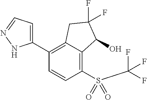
C1(C2=CC=NN2)=C2C(=C(S(=O)(C(F)(F)F)=O)C=C1)C(O)C(F)(F)C2
